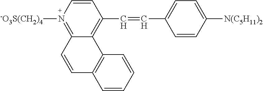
C1=CC(C=CC2=CC=C([N(C5H11)2])C=C2)=C2C(=N1[-O3S(CH2)4])C=CC1=C2C=CC=C1
